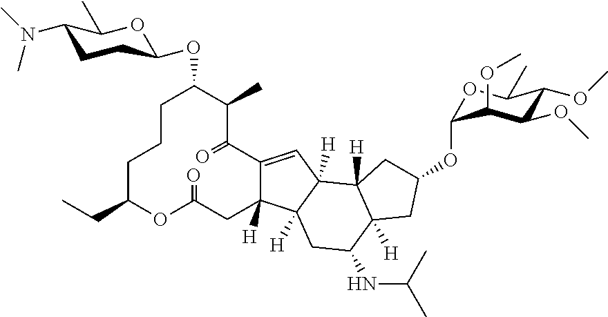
C1CCC(CC)OC(=O)CC2([H])C(=CC3([H])C2([H])CC(NC(C)C)C2([H])C3([H])CC(OC3OC(C)C(OC)C(OC)C3OC)C2)C(=O)C(C)C1OC1CCC(N(C)C)C(C)O1
